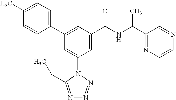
C1(C2=CC(C(NC(C3=NC=CN=C3)C)=O)=CC(N3C(CC)=NN=N3)=C2)=CC=C(C)C=C1
